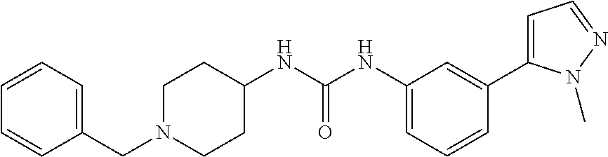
C1(CN2CCC(NC(NC3=CC=CC(C4=CC=NN4C)=C3)=O)CC2)=CC=CC=C1
